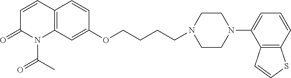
C1=CC2=C(N(C(C)=O)C1=O)C=C(OCCCCN1CCN(C3=CC=CC4=C3C=CS4)CC1)C=C2
